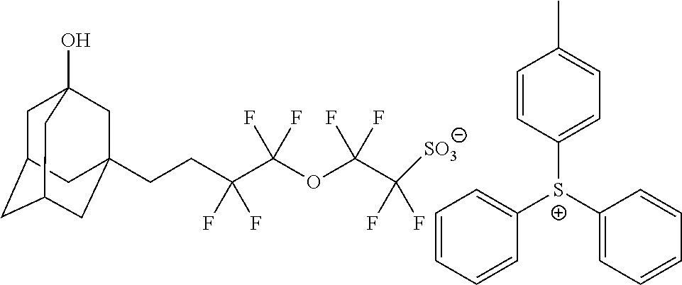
C1C2CC3CC(CCC(C(OC(C(F)(F)[SO3])(F)F)(F)F)(F)F)(CC1(O)C3)C2.C1=CC=CC([S+](C2=CC=CC=C2)C2=CC=C(C)C=C2)=C1
